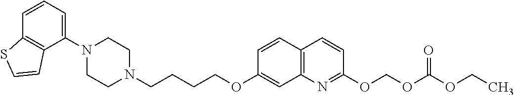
C1N(C2=CC=CC3=C2C=CS3)CCN(CCCCOC2=CC3=C(C=C2)C=CC(OCOC(=O)OCC)=N3)C1
